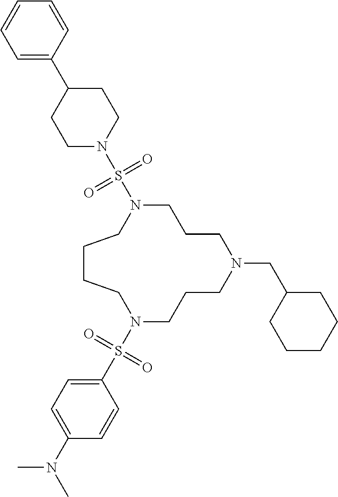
C1CN(CC2CCCCC2)CCCN(S(N2CCC(C3=CC=CC=C3)CC2)(=O)=O)CCCCN(S(C2=CC=C(N(C)C)C=C2)(=O)=O)C1
